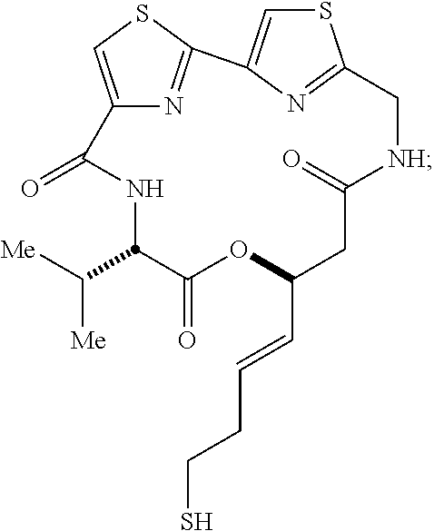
N1C(C([Me])[Me])C(=O)OC(C=CCCS)CC(=O)[NH]CC2=NC(=CS2)C2=NC(=CS2)C1=O
